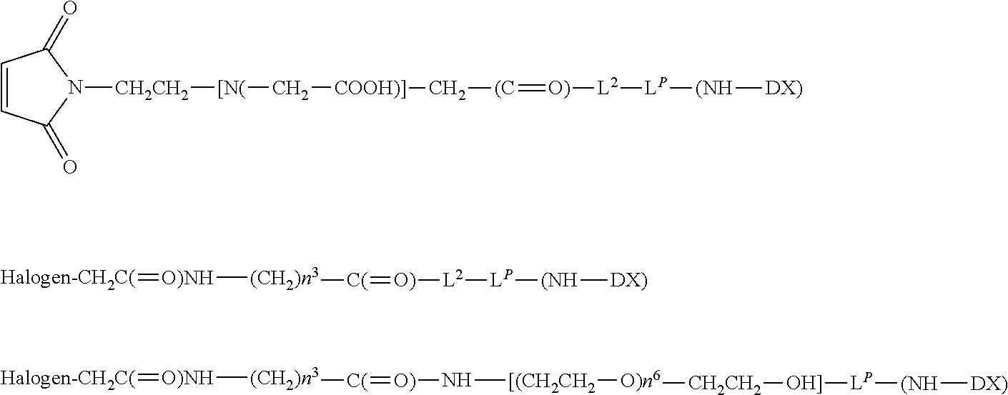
C1=CC(=O)N([CH2CH2][[N(]C[COOH)]]C[(C]=[O)][L2][LP][(NH][DX)])C1=O.[Halogen-CH2C(]=[O)NH][(CH2)n3][C(]=[O)]N[[(CH2CH2][O)n6][CH2CH2][OH]][LP][(NH][DX)].[Halogen-CH2C(]=[O)NH][(CH2)n3][C(]=[O)][L2][LP][(NH][DX)]
